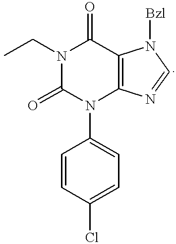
N1(CC)C(=O)N(C2=CC=C(Cl)C=C2)C2=C(C1=O)N([Bzl])C=N2
